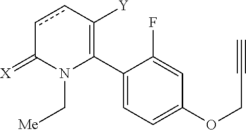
C1(C2=C([Y])ccC(=[X])N2C[Me])=CC=C(OCC#C)C=C1F
